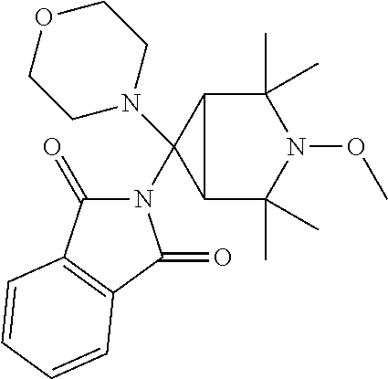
C12C(C)(C)N(OC)C(C)(C)C1C2(N1CCOCC1)N1C(=O)C2=C(C1=O)C=CC=C2
